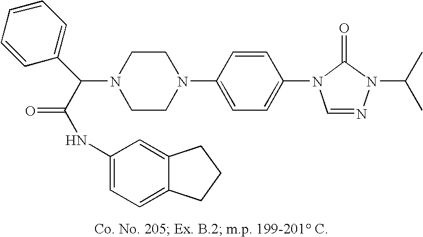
N1(C(C(NC2=CC=C3C(=C2)CCC3)=O)C2=CC=CC=C2)CCN(C2=CC=C(N3C=NN(C(C)C)C3=O)C=C2)CC1
